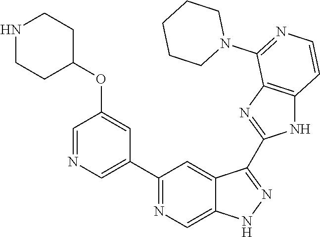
C1(C2=NC=C3C(=C2)C(C2=NC4=C(N2)C=CN=C4N2CCCCC2)=NN3)=CN=CC(OC2CCNCC2)=C1
